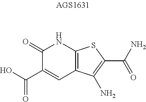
C1(=O)C(C(O)=O)=CC2=C(N1)SC(C(N)=O)=C2N
